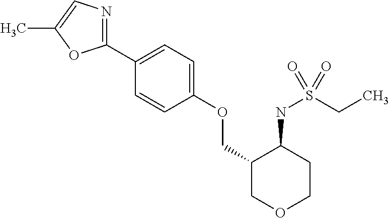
C1(C2=CC=C(OCC3COCCC3NS(CC)(=O)=O)C=C2)=NC=C(C)O1
